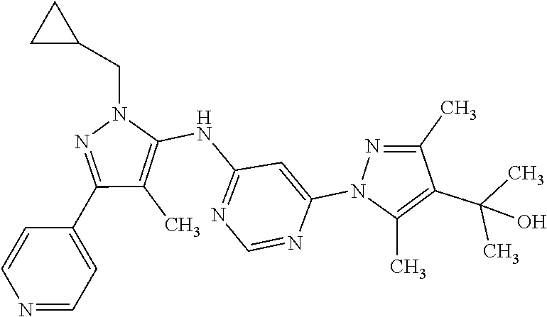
C1(C2=CC=NC=C2)=NN(CC2CC2)C(NC2=NC=NC(N3C(C)=C(C(C)(C)O)C(C)=N3)=C2)=C1C
